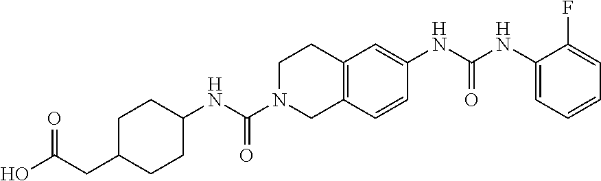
C1(NC(NC2=CC3=C(C=C2)CN(C(NC2CCC(CC(=O)O)CC2)=O)CC3)=O)=CC=CC=C1F
